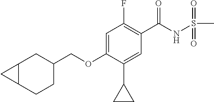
C1=C(OCC2CC3C(CC2)C3)C(C2CC2)=CC(C(NS(C)(=O)=O)=O)=C1F
